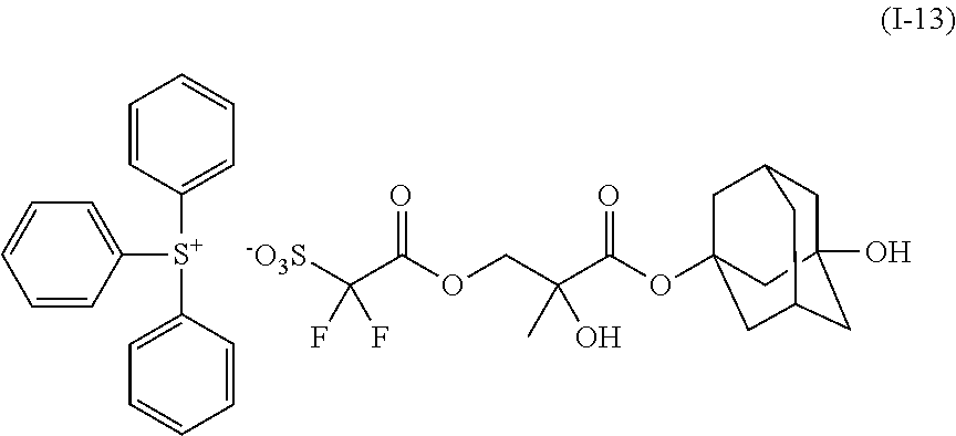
C1=CC([S+](C2=CC=CC=C2)C2=CC=CC=C2)=CC=C1.[-O3S]C(C(OCC(C(OC12CC3CC(O)(CC(C1)C3)C2)=O)(C)O)=O)(F)F
